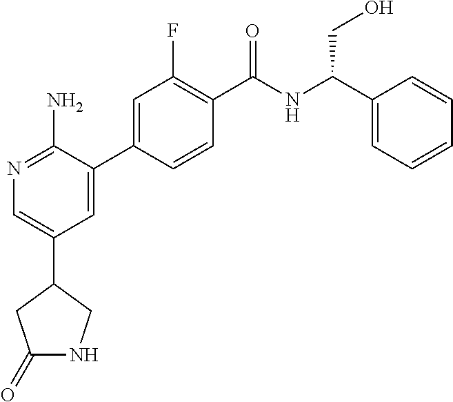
N1=C(N)C(C2=CC(F)=C(C(NC(C3=CC=CC=C3)CO)=O)C=C2)=CC(C2CC(=O)NC2)=C1
